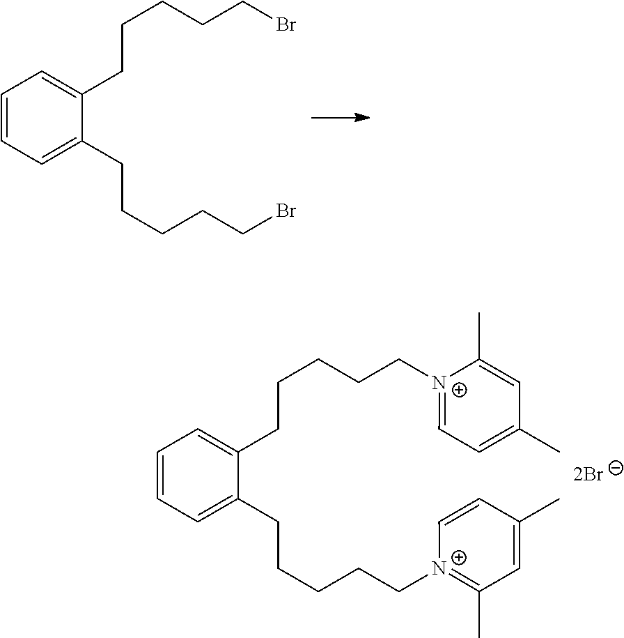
C1=CC=C(CCCCCBr)C(CCCCCBr)=C1.C1=CC=C(CCCCC[N+]2=C(C)C=C(C)C=C2)C(CCCCC[N+]2=CC=C(C)C=C2C)=C1
